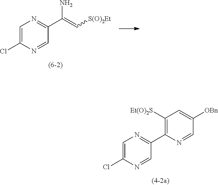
C1=C(Cl)N=CC(C(=C[S(O)2Et])N)=N1.C1=C(Cl)N=CC(C2=C([Et(O)2S])C=C([OBn])C=N2)=N1
